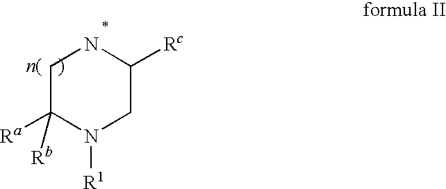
C1C([Ra])([Rb])N([R1])CC([Rc])N1
